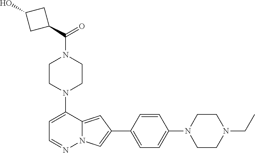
N1(C2=CC=NN3C2=CC(C2=CC=C(N4CCN(CC)CC4)C=C2)=C3)CCN(C(C2CC(O)C2)=O)CC1
